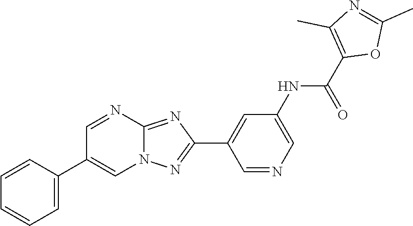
C1=NC=C(NC(C2=C(C)N=C(C)O2)=O)C=C1C1=NN2C(=N1)N=CC(C1=CC=CC=C1)=C2
